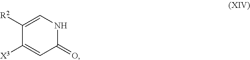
C1([R2])=CNC(=O)C=C1[X3]
